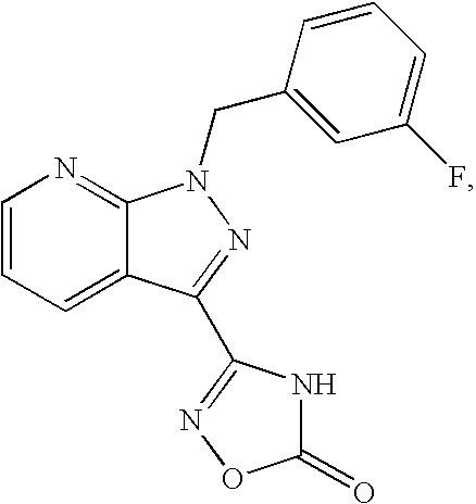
C1=CC=C2C(=N1)N(CC1=CC(F)=CC=C1)N=C2C1=NOC(=O)N1
